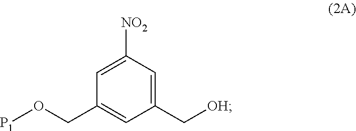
C1(C[OH])=CC([NO2])=CC(CO[P1])=C1
